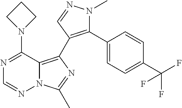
C1=NN2C(=C(C3=C(C4=CC=C(C(F)(F)F)C=C4)N(C)N=C3)N=C2C)C(N2CCC2)=N1
